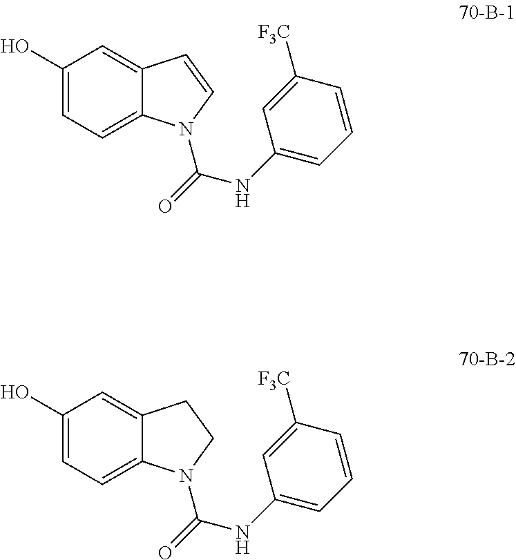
OC1=CC=C2C(=C1)C=CN2C(NC1=CC=CC([F3C])=C1)=O.OC1=CC=C2C(=C1)CCN2C(NC1=CC=CC([F3C])=C1)=O
